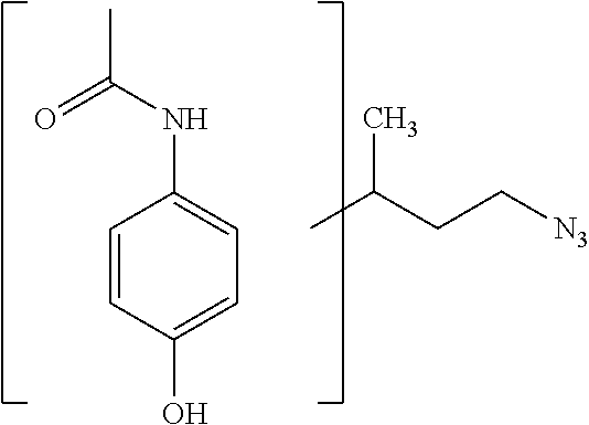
C1=C(NC(=O)C)C=CC(O)=C1.CC(CC[N3])C
